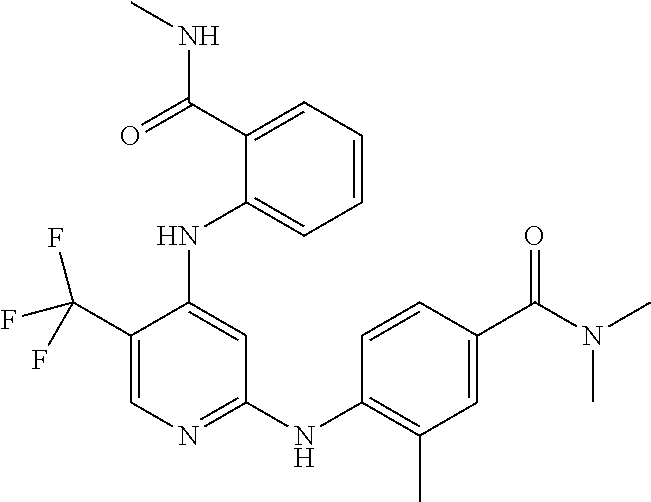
C1(C(F)(F)F)=CN=C(NC2=C(C)C=C(C(N(C)C)=O)C=C2)C=C1NC1=CC=CC=C1C(NC)=O
